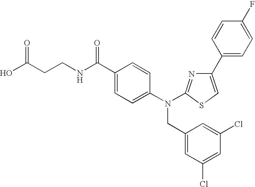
OC(CCNC(C1=CC=C(N(CC2=CC(Cl)=CC(Cl)=C2)C2=NC(C3=CC=C(F)C=C3)=CS2)C=C1)=O)=O
